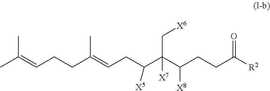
CC(=CCCC(=CCC(C(C(CCC([R2])=O)[X8])(C[X6])[X7])[X5])C)C
